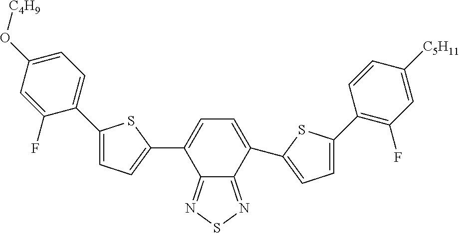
C12=NSN=C1C(C1=CC=C(C3=C(F)C=C([C5H11])C=C3)S1)=CC=C2C1=CC=C(C2=CC=C(O[C4H9])C=C2F)S1
